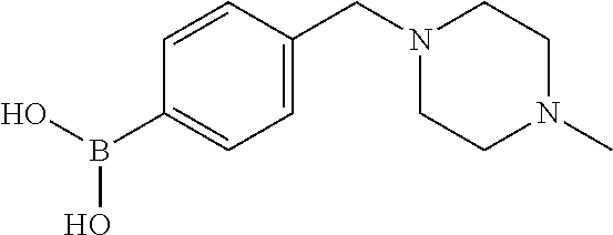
C1=CC(CN2CCN(C)CC2)=CC=C1B(O)O
